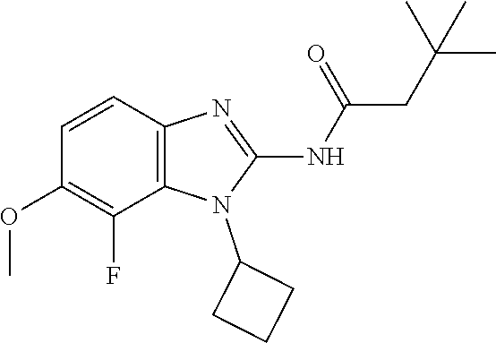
C1=CC2=C(C(F)=C1OC)N(C1CCC1)C(NC(=O)CC(C)(C)C)=N2
